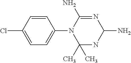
C1=CC(Cl)=CC=C1N1C(C)(C)NC(N)N=C1N
